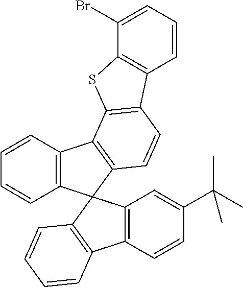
C1(Br)=CC=CC2=C1SC1=C2C=CC2=C1C1=C(C=CC=C1)C21C2=C(C=CC=C2)C2=C1C=C(C(C)(C)C)C=C2
